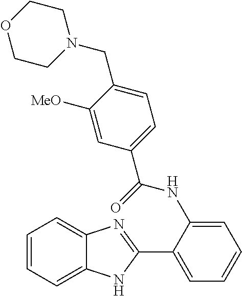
C1=CC=C2C(=C1)N=C(C1=CC=CC=C1NC(C1=CC=C(CN3CCOCC3)C([MeO])=C1)=O)[N H]2
